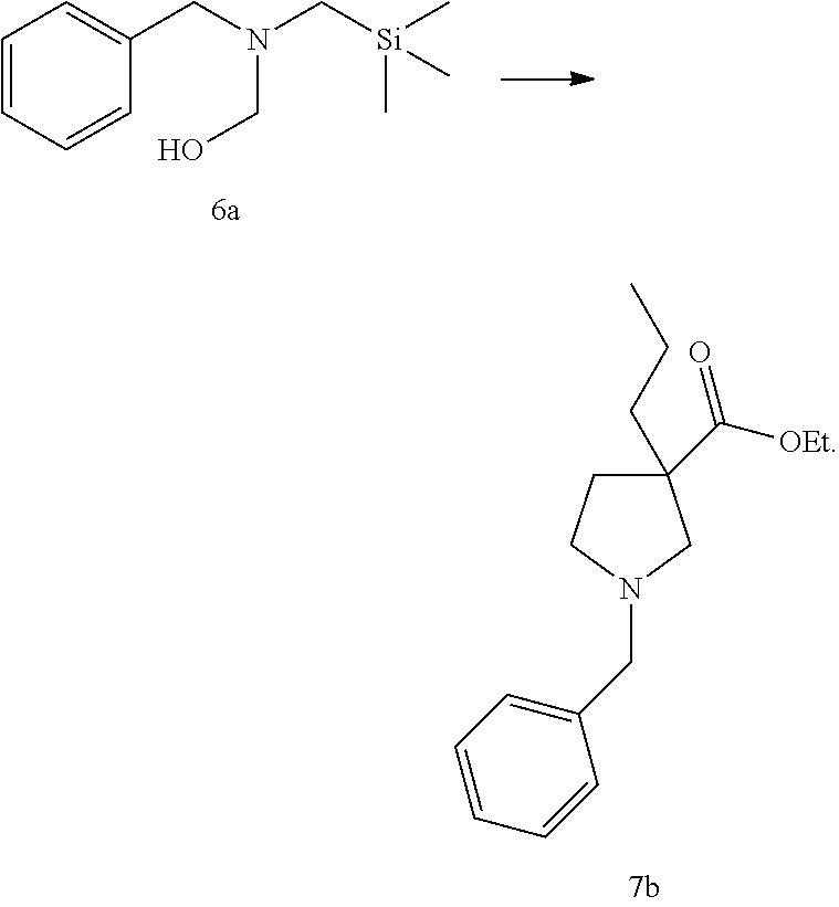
C1(C([OEt])=O)(CCC)CCN(CC2=CC=CC=C2)C1.C1=CC=CC(CN(C[Si](C)(C)C)CO)=C1
